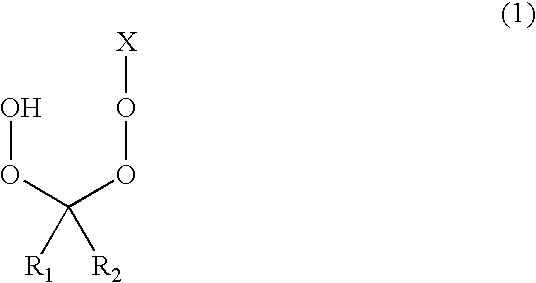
OOC(OO[X])([R1])[R2]
